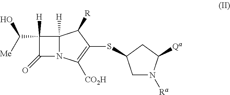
C1([H])(C([Me])O)C(=O)N2C1([H])C([R])C(SC1CN([Ra])C([Qa])C1)=C2[CO2H]
